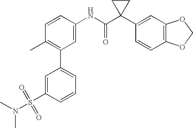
C1(NC(C2(C3=CC4=C(C=C3)OCO4)CC2)=O)=CC(C2=CC=CC(S(N(C)C)(=O)=O)=C2)=C(C)C=C1
